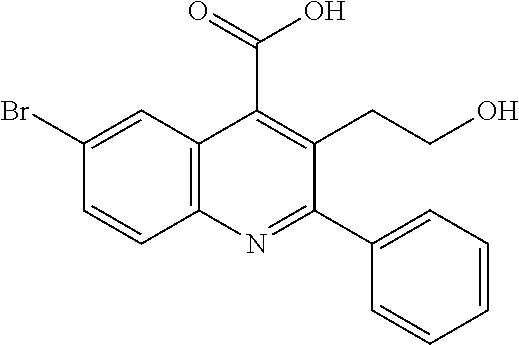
OC(C1=C(CCO)C(C2=CC=CC=C2)=NC2=C1C=C(Br)C=C2)=O
